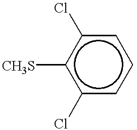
[CH3S]c1c(Cl)cccc1Cl
